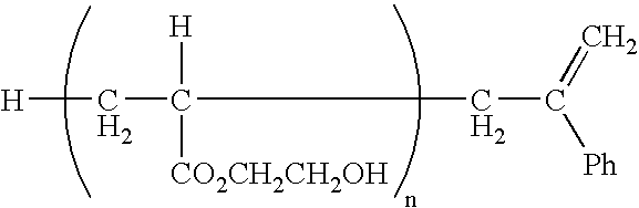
[H]CC([H])([CO2CH2CH2OH])CC(=C)[Ph]
